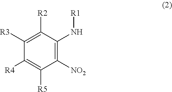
C1([R3])=C([R2])C(N[R1])=C([NO2])C([R5])=C1[R4]
